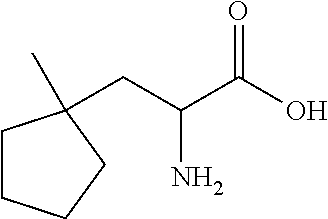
C1CCCC1(C)CC(C(O)=O)N
